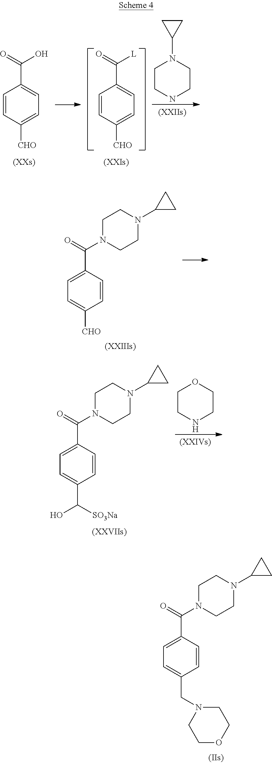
C1=CC([CHO])=CC=C1C(=O)[L].C1=CC([CHO])=CC=C1C(=O)O.C1CNCCN1C1CC1.C1=C(C(=O)N2CCN(C3CC3)CC2)C=CC([CHO])=C1.C1=C(C(=O)N2CCN(C3CC3)CC2)C=CC(C([SO3Na])O)=C1.C1CNCCO1.C1=C(C(=O)N2CCN(C3CC3)CC2)C=CC(CN2CCOCC2)=C1
